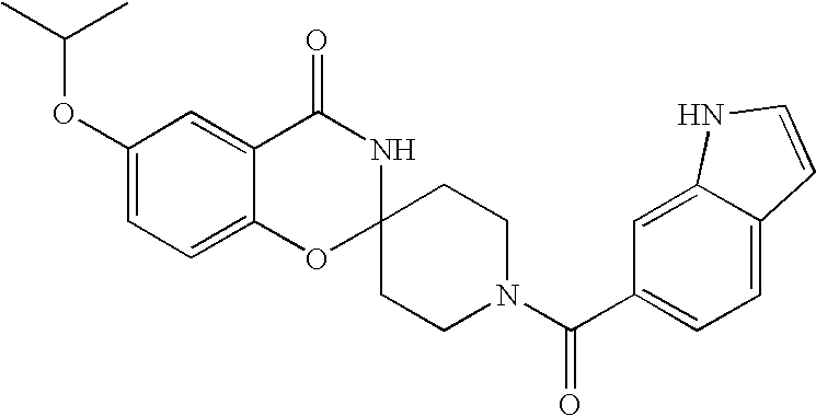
C1(OC(C)C)=CC=C2C(=C1)C(=O)NC1(O2)CCN(C(C2=CC=C3C(=C2)NC=C3)=O)CC1
